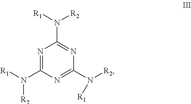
N1=C(N([R1])[R2])N=C(N([R2])[R1])N=C1N([R1])[R2]
